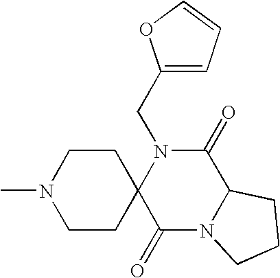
N1(C)CCC2(CC1)C(=O)N1C(C(=O)N2CC2=CC=CO2)CCC1
